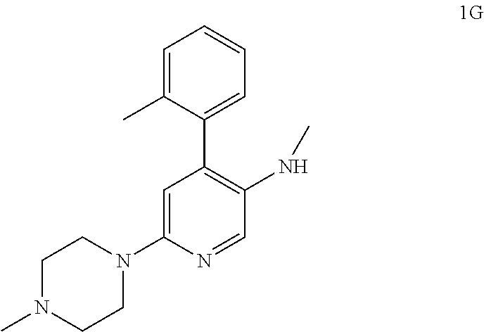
C1=C(N2CCN(C)CC2)N=CC(NC)=C1C1=CC=CC=C1C
